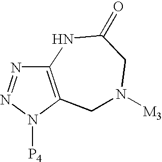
C12=C(N([P4])N=N1)CN([M3])CC(=O)N2
